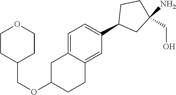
C1=C2C(=CC(C3CC(N)(CO)CC3)=C1)CCC(OCC1CCOCC1)C2
